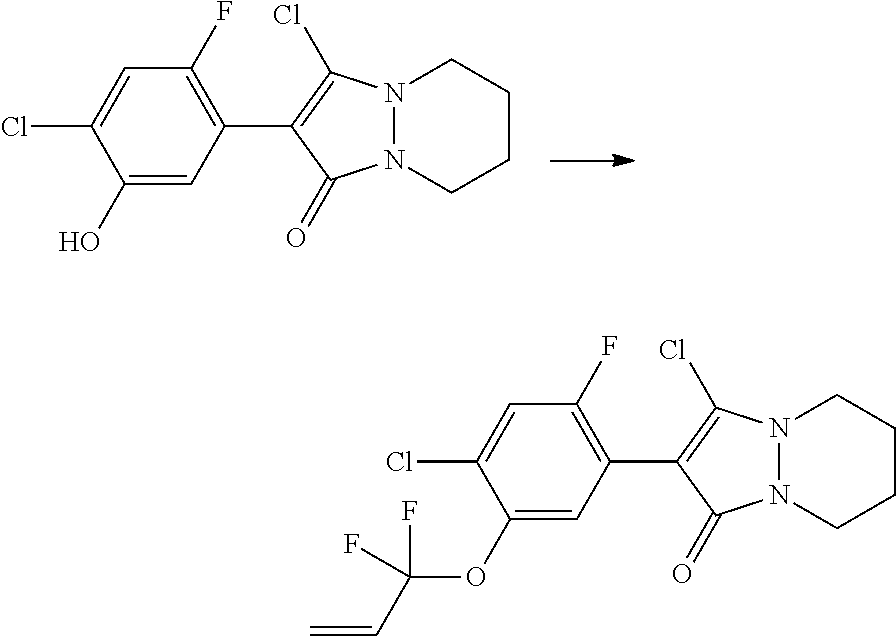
C1(O)=CC(C2=C(Cl)N3N(C2=O)CCCC3)=C(F)C=C1Cl.C1(OC(C=C)(F)F)=CC(C2=C(Cl)N3N(C2=O)CCCC3)=C(F)C=C1Cl
